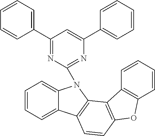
C1=CC=C2C(=C1)N(C1=NC(C3=CC=CC=C3)=CC(C3=CC=CC=C3)=N1)C1=C2C=CC2=C1C1=C(O2)C=CC=C1
